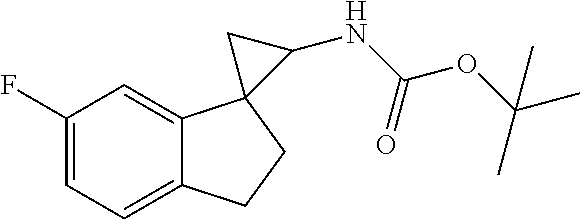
C1=C(F)C=C2C(=C1)CCC21C(NC(OC(C)(C)C)=O)C1
